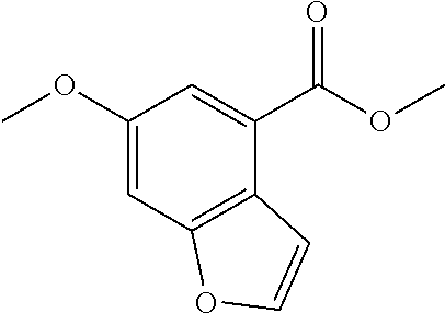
C1(OC)=CC2=C(C(C(OC)=O)=C1)C=CO2
